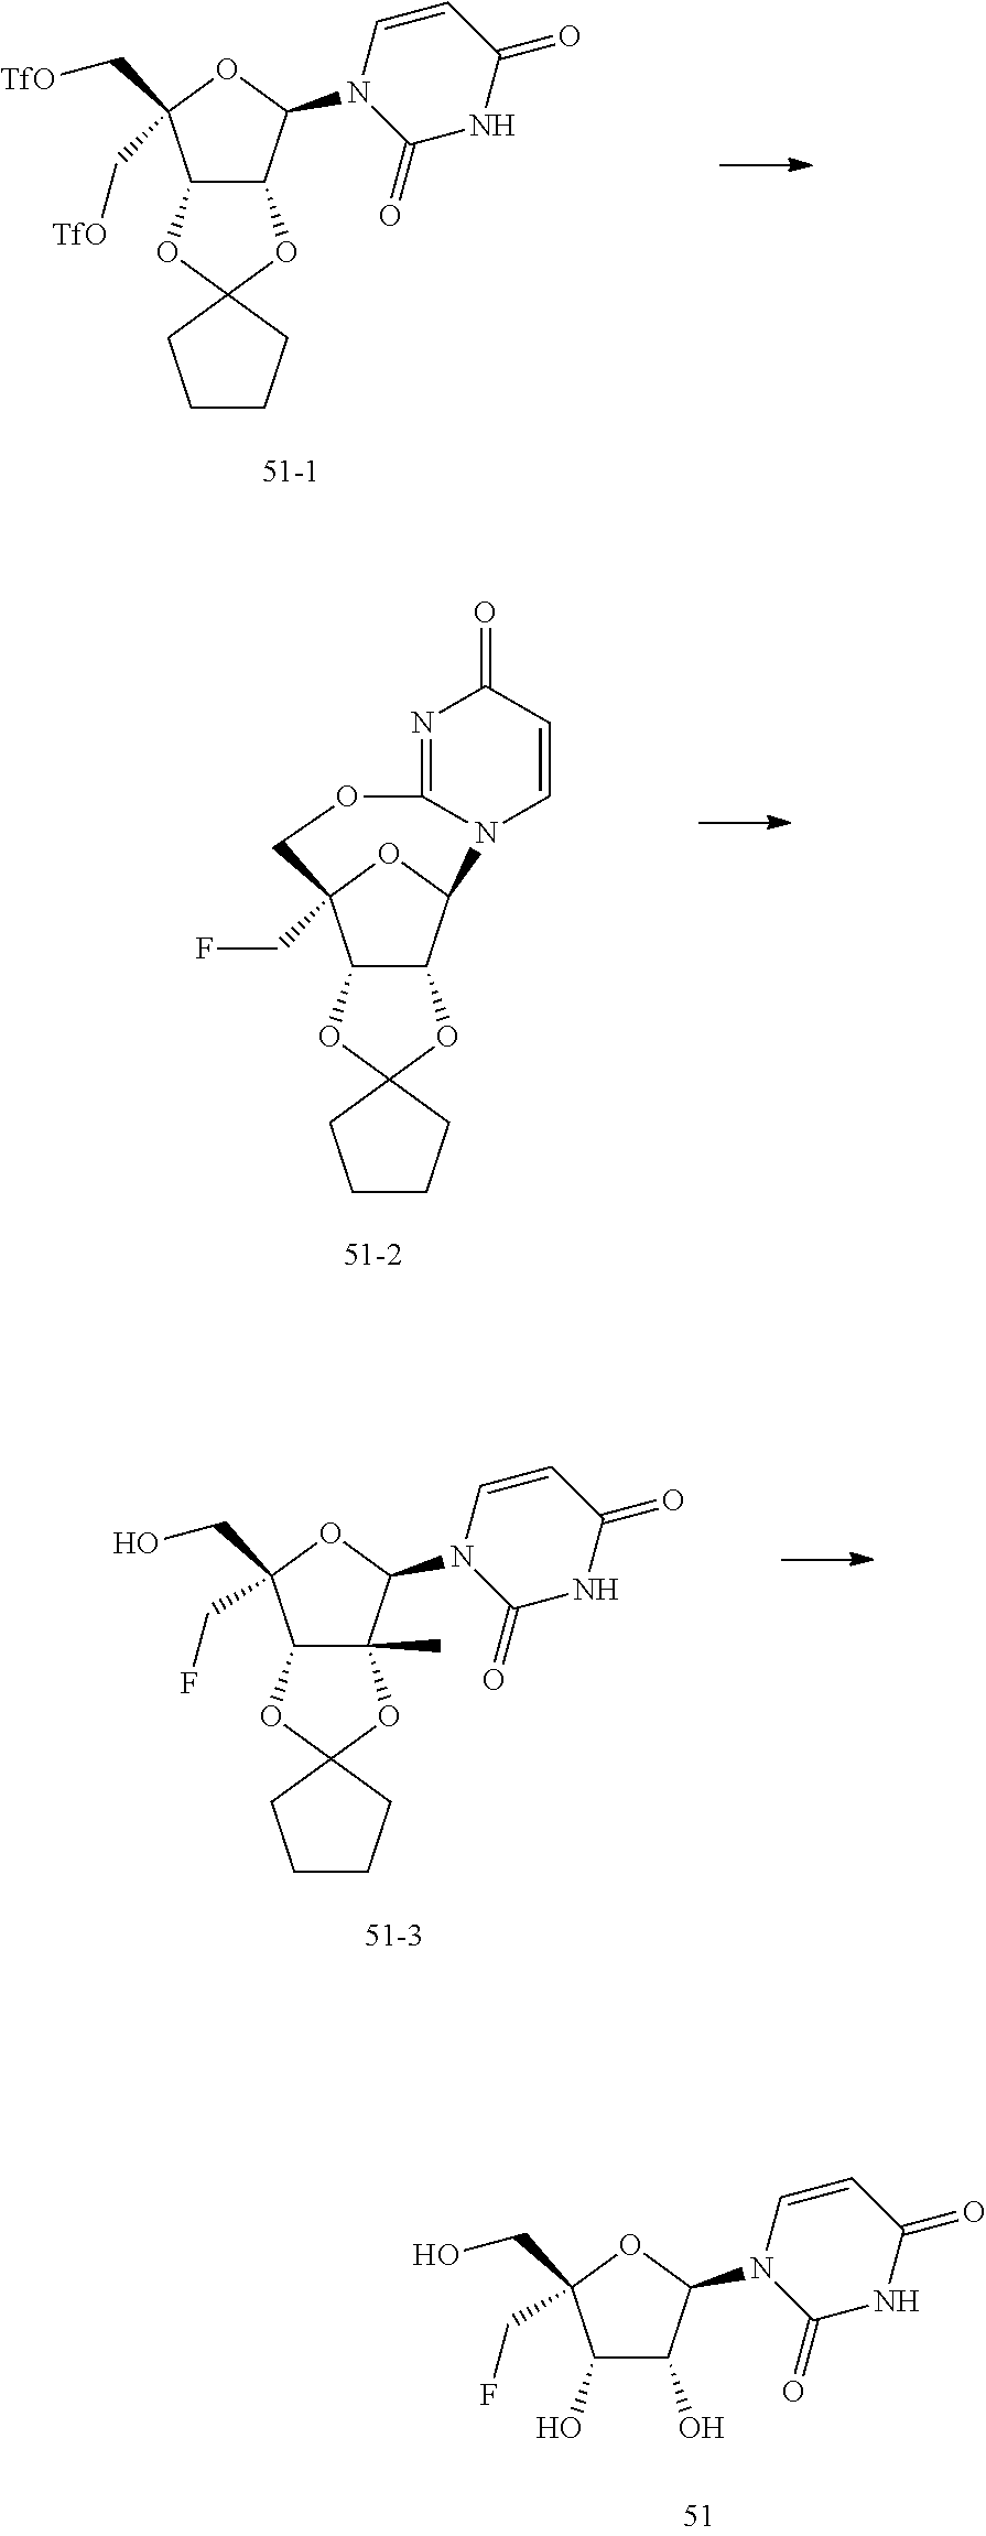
C12C(C(N3C(=O)NC(=O)C=C3)OC1(C[TfO])C[TfO])OC1(O2)CCCC1.C12C(C3OC1(CF)COC1=NC(=O)C=CN31)OC1(O2)CCCC1.C12C(C)(C(N3C(=O)NC(=O)C=C3)OC1(CO)CF)OC1(O2)CCCC1.C1(O)C(O)C(N2C(=O)NC(=O)C=C2)OC1(CO)CF
